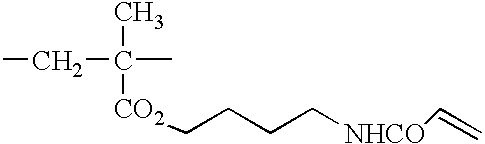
CC([CO2]CCCC[NHCO]C=C)(C)CC
